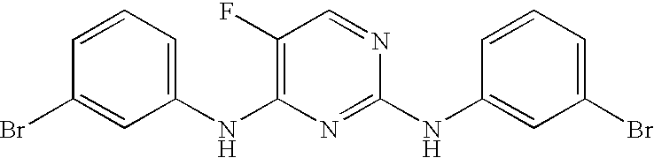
BrC1=CC(NC2=C(F)C=NC(NC3=CC(Br)=CC=C3)=N2)=CC=C1
